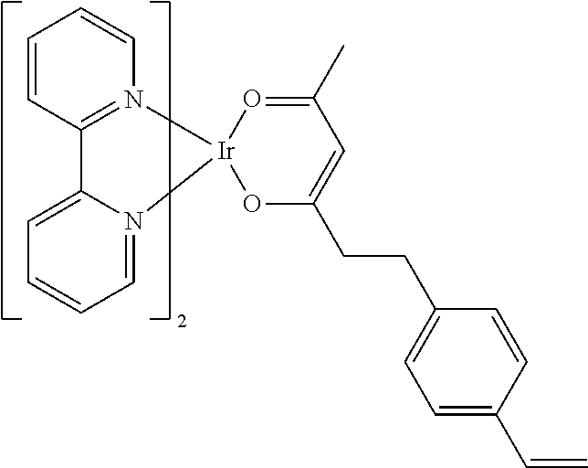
C1=CC2=N(C=C1)[Ir]1(N3=CC=CC=C23)OC(CCC2=CC=C(C=C)C=C2)=CC(C)=O1
